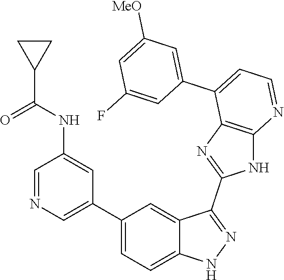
C1=NC=C(C2=CC=C3C(=C2)C(C2=NC4=C(N2)N=CC=C4C2=CC([MeO])=CC(F)=C2)=NN3)C=C1NC(C1CC1)=O
